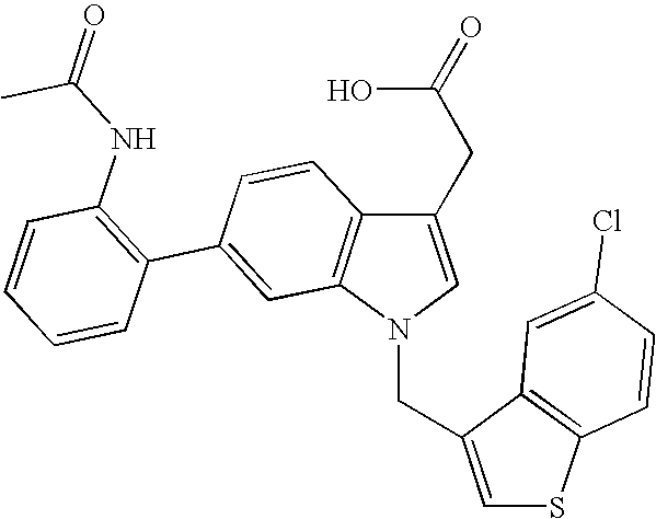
C1(CC(O)=O)=CN(CC2=CSC3=C2C=C(Cl)C=C3)C2=C1C=CC(C1=C(NC(=O)C)C=CC=C1)=C2
